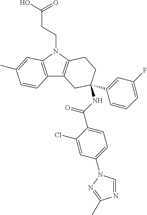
C12=C(N(CCC(O)=O)C3=C1CC(C1=CC(F)=CC=C1)(NC(C1=CC=C(N4C=NC(C)=N4)C=C1Cl)=O)CC3)C=C(C)C=C2
